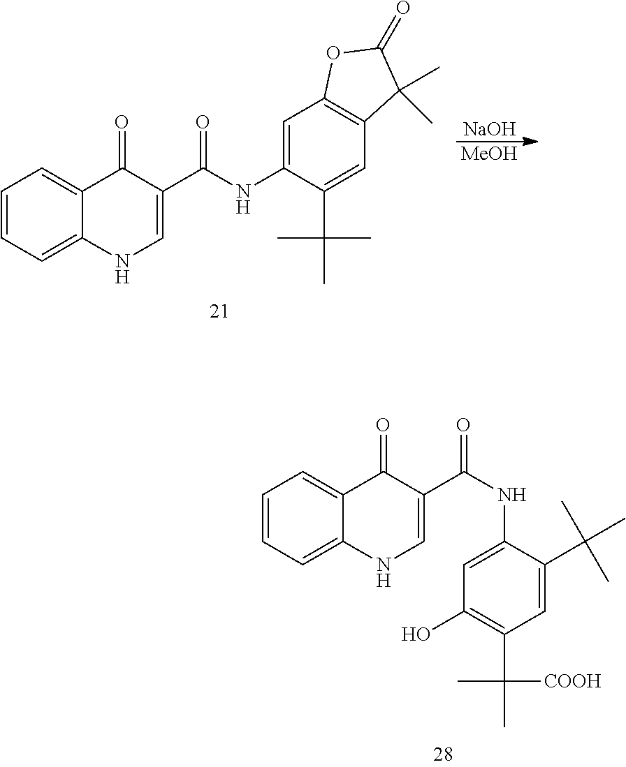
C1=CC=C2C(=C1)C(=O)C(C(NC1=CC(O)=C(C(C)([COOH])C)C=C1C(C)(C)C)=O)=CN2.C1=CC=C2C(=C1)C(=O)C(C(NC1=CC3=C(C=C1C(C)(C)C)C(C)(C)C(=O)O3)=O)=CN2.[NaOH].[MeOH]
